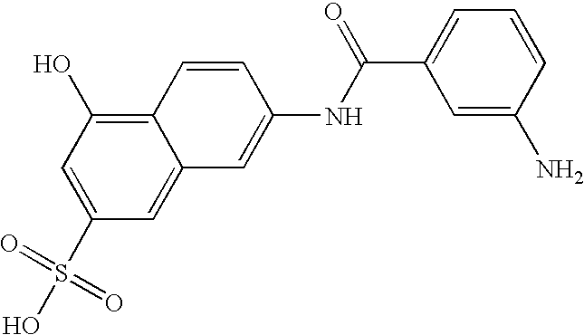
C1(S(O)(=O)=O)=CC(O)=C2C(=C1)C=C(NC(C1=CC=CC(N)=C1)=O)C=C2
